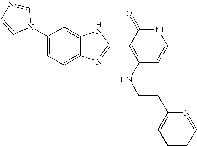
C1(C)=C2C(=CC(N3C=NC=C3)=C1)NC(C1=C(NCCC3=CC=CC=N3)C=CNC1=O)=N2
